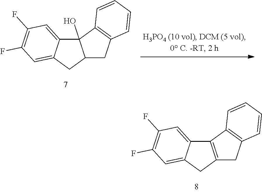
C12=C(CC3=CC(F)=C(F)C=C13)CC1=C2C=CC=C1.C12(O)C3=CC(F)=C(F)C=C3CC1CC1=C2C=CC=C1
